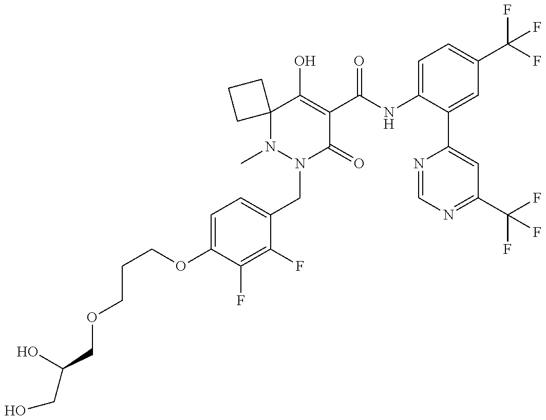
C(COC1=CC=C(CN2C(=O)C(C(NC3=CC=C(C(F)(F)F)C=C3C3=CC(C(F)(F)F)=NC=N3)=O)=C(O)C3(N2C)CCC3)C(F)=C1F)COCC(O)CO
